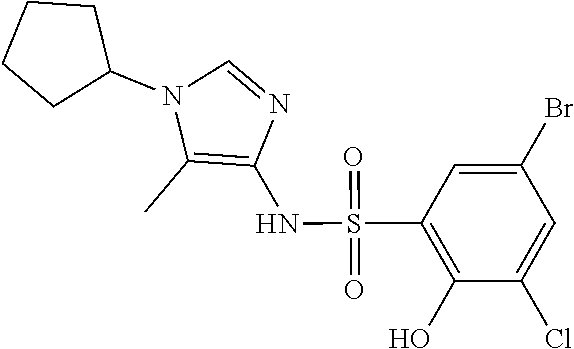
C1=C(Cl)C(O)=C(S(NC2=C(C)N(C3CCCC3)C=N2)(=O)=O)C=C1Br
